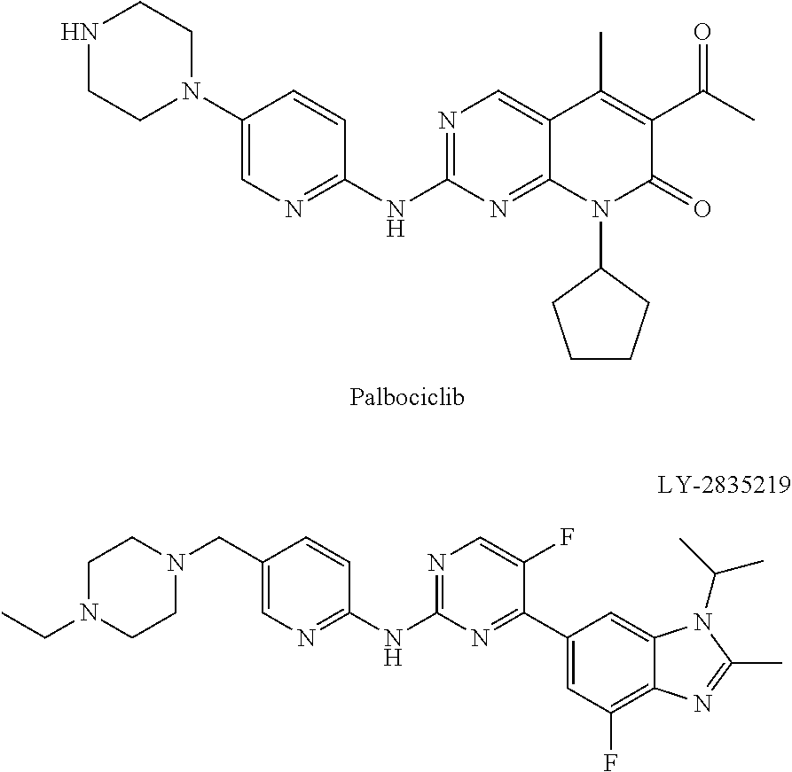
C1(N2CCNCC2)=CN=C(NC2=NC=C3C(=N2)N(C2CCCC2)C(=O)C(C(C)=O)=C3C)C=C1.C1(CN2CCN(CC)CC2)=CN=C(NC2=NC=C(F)C(C3=CC(F)=C4C(=C3)N(C(C)C)C(C)=N4)=N2)C=C1
